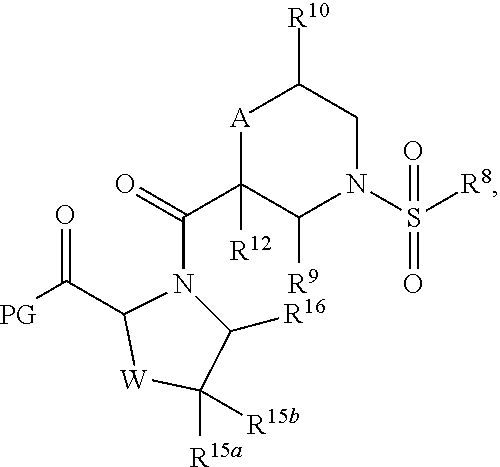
N1(C(=O)C2([R12])C([R9])N(S([R8])(=O)=O)CC([R10])[A]2)C([R16])C([R15a])([R15b])[W]C1C([PG])=O
